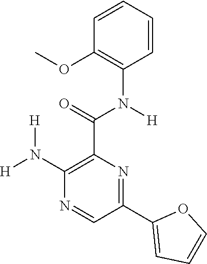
C1=CC=CC(OC)=C1N(C(C1=C(N([H])[H])N=CC(C2=CC=CO2)=N1)=O)[H]
